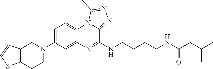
C12=C(CCN(C3=CC=C4C(=C3)N=C(NCCCCNC(CC(C)C)=O)C3=NN=C(C)N43)C1)SC=C2
